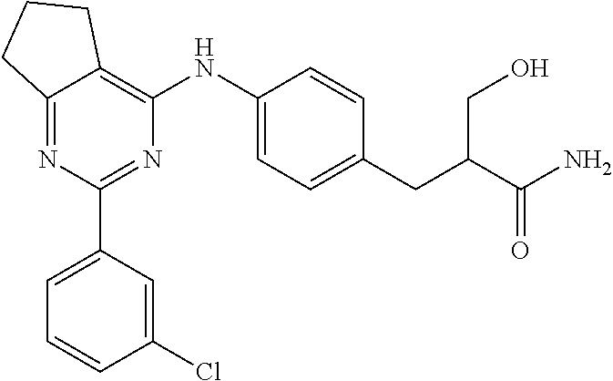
C12=NC(C3=CC=CC(Cl)=C3)=NC(NC3=CC=C(CC(C(N)=O)CO)C=C3)=C1CCC2
